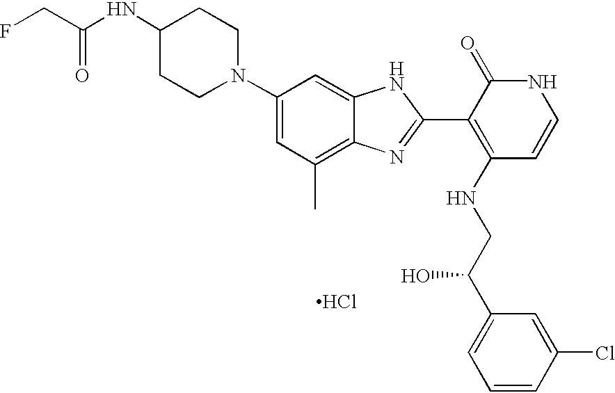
C1(N2CCC(NC(CF)=O)CC2)=CC(C)=C2C(=C1)NC(C1=C(NCC(C3=CC=CC(Cl)=C3)O)C=CNC1=O)=N2.Cl
